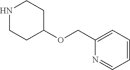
N1CCC(OCC2=CC=CC=N2)CC1
